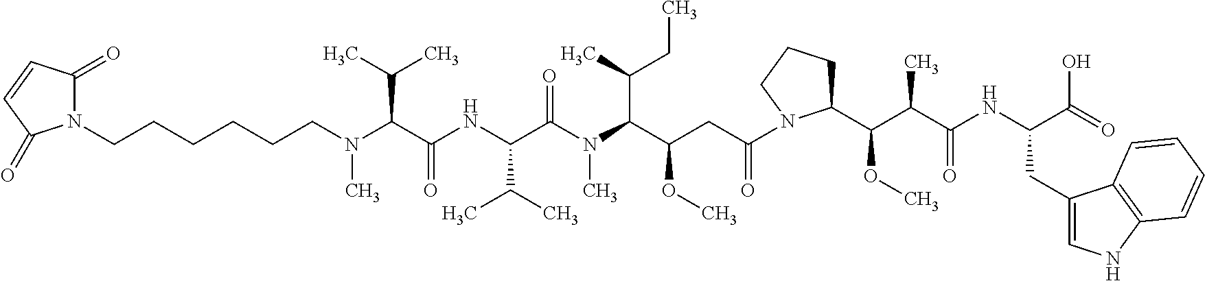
N1(CCCCCCN(C(C(NC(C(N(C(C(OC)CC(=O)N2CCCC2C(C(C(NC(CC2=CNC3=C2C=CC=C3)C(O)=O)=O)C)OC)C(CC)C)C)=O)C(C)C)=O)C(C)C)C)C(=O)C=CC1=O
